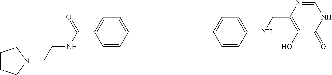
C1=CC(C#CC#CC2=CC=C(NCC3=C(O)C(=O)NC=N3)C=C2)=CC=C1C(NCCN1CCCC1)=O
